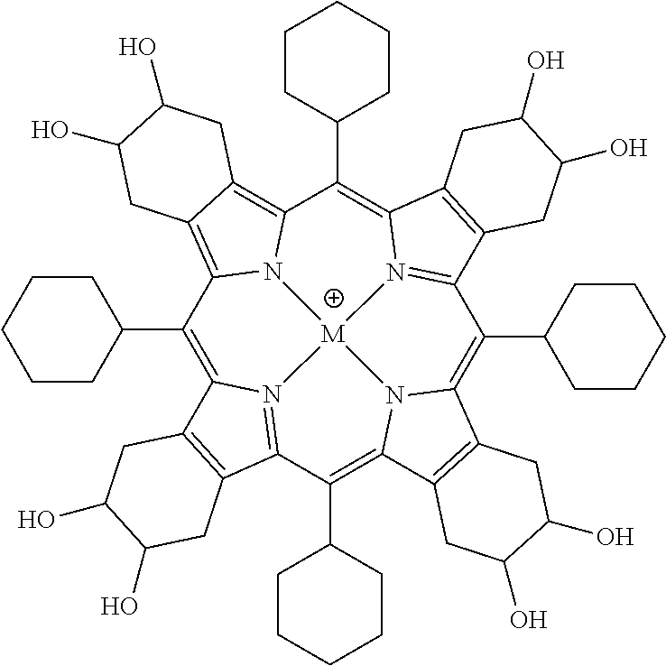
C1(C2CCCCC2)=C2N3=C(C(C4CCCCC4)=C4N5C(=C(C6CCCCC6)C6=N7C(=C(C8CCCCC8)C8=C9C(=C1N8[M]753)CC(O)C(O)C9)C1=C6CC(O)C(O)C1)C1=C4CC(O)C(O)C1)C1=C2CC(O)C(O)C1
